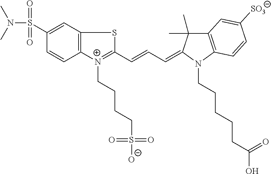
C12=C(C=C(S(N(C)C)(=O)=O)C=C1)SC(C=CC=C1C(C)(C)C3=C(N1CCCCCC(O)=O)C=CC([SO3])=C3)=[N+]2CCCCS(=O)(=O)[O-]
